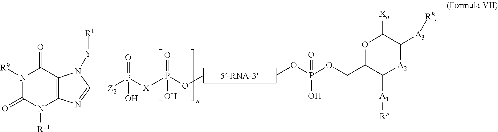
N1([R9])C(=O)N([R11])C2=C(C1=O)N([Y][R1])C([Z2]P([X]P(OC)(=O)O)(=O)O)=N2.COP(OCC1OC([Xn])C([A3][R8])[A2]C1[A1][R5])(O)=O
